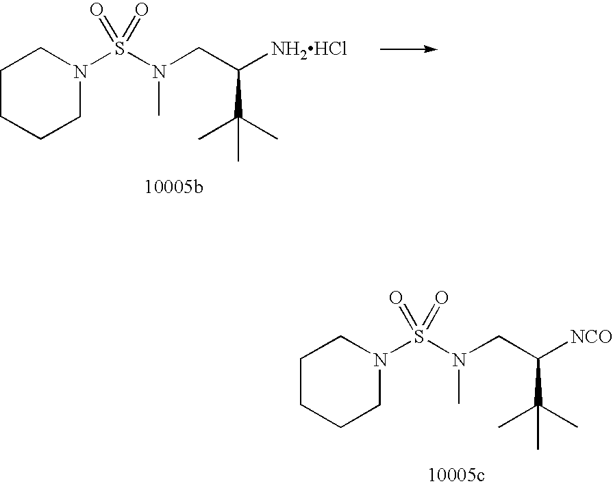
C1CCCN(S(N(C)CC(C(C)(C)C)[NCO])(=O)=O)C1.C1CCCN(S(N(C)CC(C(C)(C)C)[NH2HCl])(=O)=O)C1
